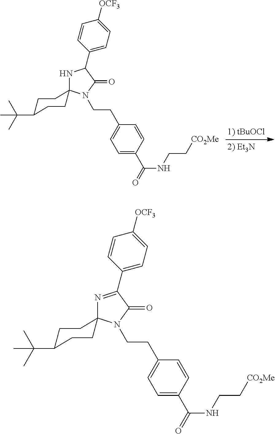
C1=C(C(=O)NCC[CO2Me])C=CC(CCN2C(=O)C(C3=CC=C([OCF3])C=C3)NC23CCC(C(C)(C)C)CC3)=C1.C1=C(C(=O)NCC[CO2Me])C=CC(CCN2C(=O)C(C3=CC=C([OCF3])C=C3)=NC23CCC(C(C)(C)C)CC3)=C1
